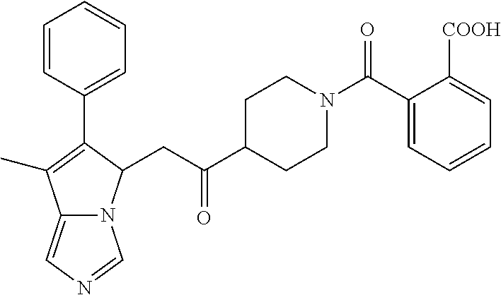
C1=CC(C2=C(C)C3=CN=CN3C2CC(C2CCN(C(C3=CC=CC=C3[COOH])=O)CC2)=O)=CC=C1
